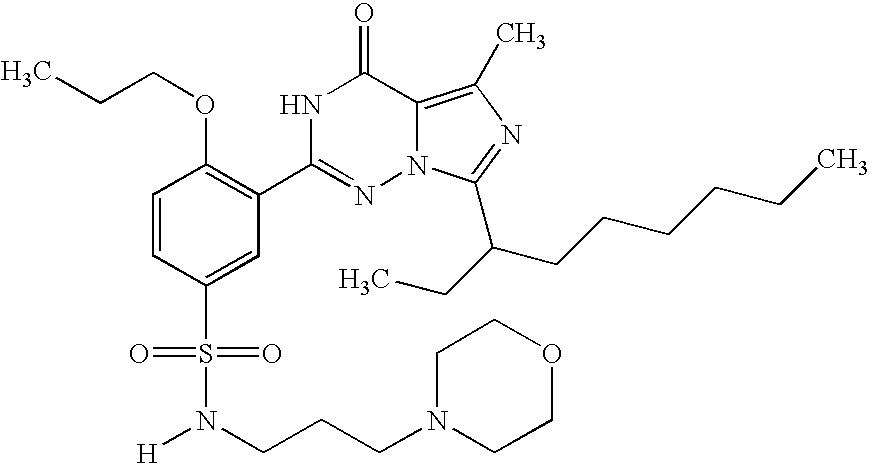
C1=CC(S(=O)(=O)N([H])CCCN2CCOCC2)=CC(C2=NN3C(=C(C)N=C3C(CC)CCCCCC)C(=O)N2)=C1OCCC
